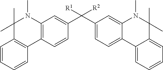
N1(C)C2=CC(C(C3=CC4=C(C=C3)C3=C(C(C)(C)N4C)C=CC=C3)([R1])[R2])=CC=C2C2=CC=CC=C2C1(C)C
